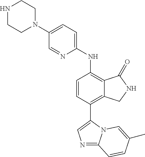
C1(N2CCNCC2)=CC=C(NC2=C3C(=C(C4=CN=C5N4C=C(C)C=C5)C=C2)CNC3=O)N=C1
